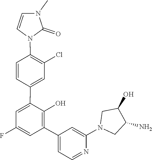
N1(C2=CC(C3=C(O)C(C4=CC(Cl)=C(N5C=CN(C)C5=O)C=C4)=CC(F)=C3)=CC=N2)CC(N)C(O)C1
